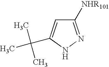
C1([NHR101])=NNC(C(C)(C)C)=C1
